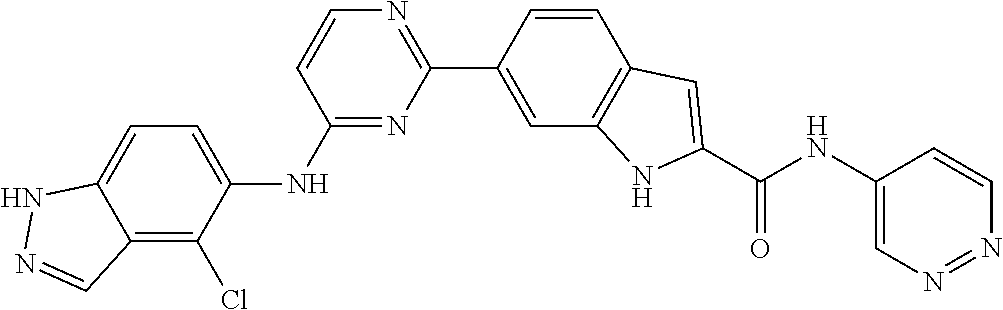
C1(NC2=CC=C3C(=C2Cl)C=NN3)=NC(C2=CC3=C(C=C2)C=C(C(NC2=CN=NC=C2)=O)N3)=NC=C1
